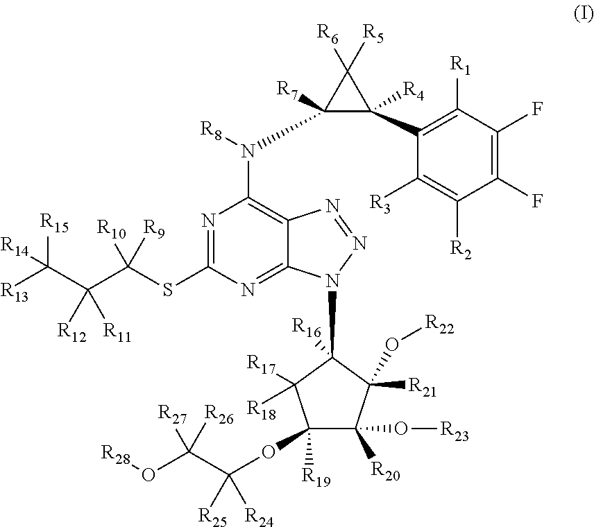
N1=C(SC(C(C([R13])([R15])[R14])([R11])[R12])([R9])[R10])N=C2C(=C1N([R8])C1([R7])C(C3=C([R1])C(F)=C(F)C([R2])=C3[R3])([R4])C1([R6])[R5])N=NN2C1([R16])C([R17])([R18])C([R19])(OC(C(O[R28])([R26])[R27])([R24])[R25])C(O[R23])([R20])C1(O[R22])[R21]
